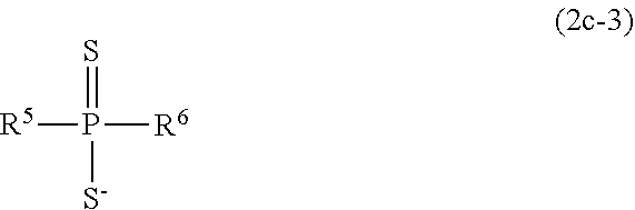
[R5]P(=S)([R6])[S-]
